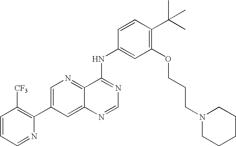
C1=CC=NC(C2=CN=C3C(=C2)N=CN=C3NC2=CC(OCCCN3CCCCC3)=C(C(C)(C)C)C=C2)=C1[CF3]
